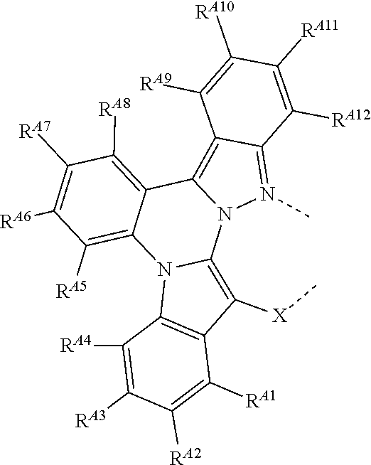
C1([RA8])=C2C3=C4C(=N(C)N3C3=C([X]C)C5=C(N3C2=C([RA5])C([RA6])=C1[RA7])C([RA4])=C([RA3])C([RA2])=C5[RA1])C([RA12])=C([RA11])C([RA10])=C4[RA9]
